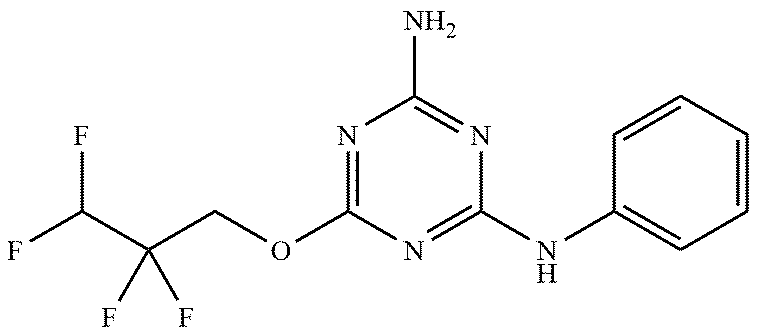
C1(NC2=NC(OCC(C(F)F)(F)F)=NC(N)=N2)=CC=CC=C1
